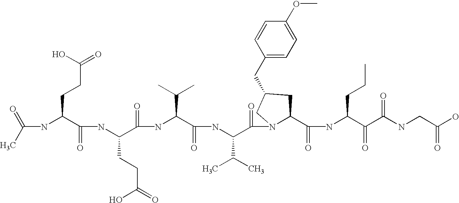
C(NC(C(NC(C(=O)NC(C(=O)NC(C(=O)N1C(C(=O)NC(C(=O)C(NCC(O)=O)=O)CCC)CC(CC2=CC=C(OC)C=C2)C1)C(C)C)C(C)C)CCC(=O)O)=O)CCC(=O)O)(C)=O
